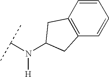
C(N([H])C1CC2=C(C=CC=C2)C1)(C)C
